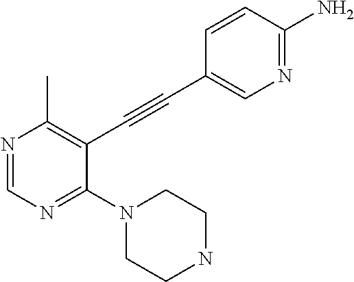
N1=CN=C(N2CCNCC2)C(C#CC2=CN=C(N)C=C2)=C1C
